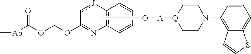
CO[A][Q]1CCN(C2=C3C(=CC=C2)SC=C3)CC1.[J]1cC(OCOC([Ab]C)=O)=NC2=C1C=CC=C2
